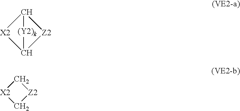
C12[X2]C([Z2]1)[(Y2)k]2.C1[X2]C[Z2]1
